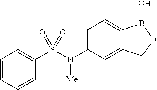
C1=C(N(S(C2=CC=CC=C2)(=O)=O)[Me])C=C2C(=C1)B(O)OC2
